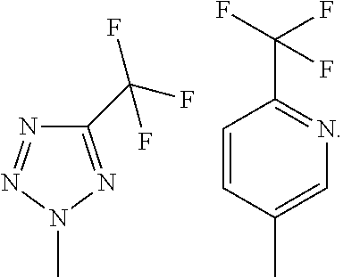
C1(C(F)(F)F)=NN(C)N=N1.C1(C)=CN=C(C(F)(F)F)C=C1
